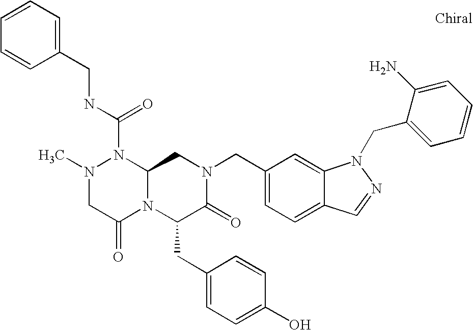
CN1CC(=O)N2C(N1C(NCC1=CC=CC=C1)=O)CN(CC1=CC=C3C(=C1)N(CC1=CC=CC=C1N)N=C3)C(=O)C2CC1=CC=C(O)C=C1
